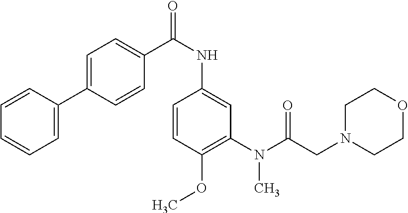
C1=C(C2=CC=C(C(NC3=CC(N(C(CN4CCOCC4)=O)C)=C(OC)C=C3)=O)C=C2)C=CC=C1
